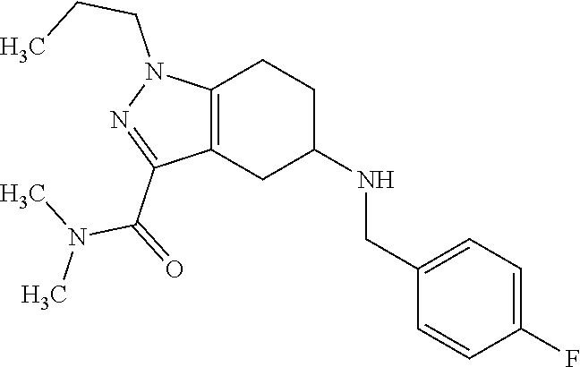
C1C(NCC2=CC=C(F)C=C2)CC2=C(C1)N(CCC)N=C2C(=O)N(C)C
